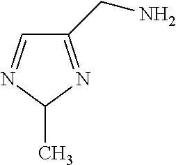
C1(CN)=NC(C)N=C1
